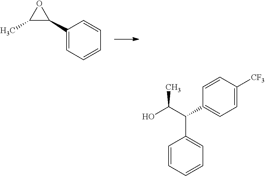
C1=C(C2OC2C)C=CC=C1.C1=C([CF3])C=CC(C(C2=CC=CC=C2)C(O)C)=C1
